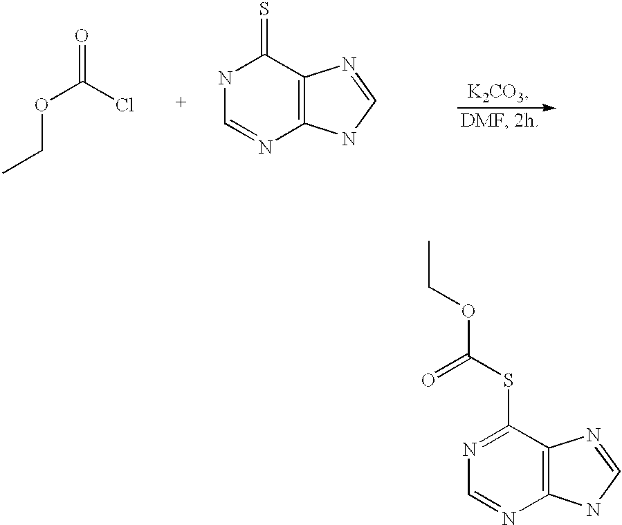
C1=NC2=C(C(SC(=O)OCC)=N1)N=CN2.C1=NC2=C(C(=S)N1)N=CN2.ClC(OCC)=O
